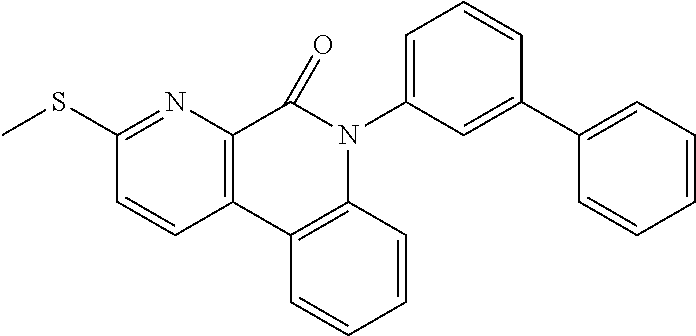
C12=C(C3=C(N(C4=CC=CC(C5=CC=CC=C5)=C4)C1=O)C=CC=C3)C=CC(SC)=N2
